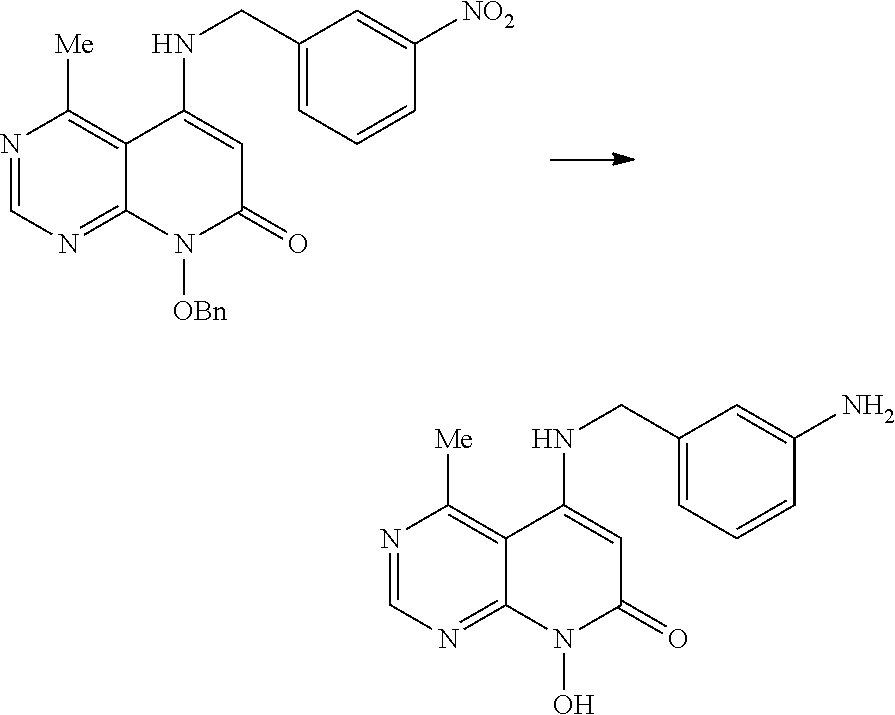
N1=CN=C2C(=C1[Me])C(NCC1=CC=CC([NO2])=C1)=CC(=O)N2[OBn].N1=CN=C2C(=C1[Me])C(NCC1=CC=CC(N)=C1)=CC(=O)N2O
